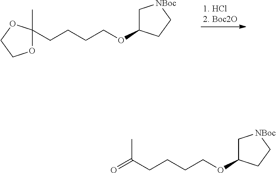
O1C(CCCCOC2C[NBoc]CC2)(C)OCC1.C(CCCCOC1C[NBoc]CC1)(C)=O
